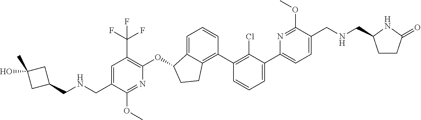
O(C1C2=CC=CC(C3=C(Cl)C(C4=CC=C(CNCC5CCC(=O)N5)C(OC)=N4)=CC=C3)=C2CC1)C1=C(C(F)(F)F)C=C(CNCC2CC(O)(C)C2)C(OC)=N1
